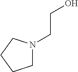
OCCN1CCCC1
